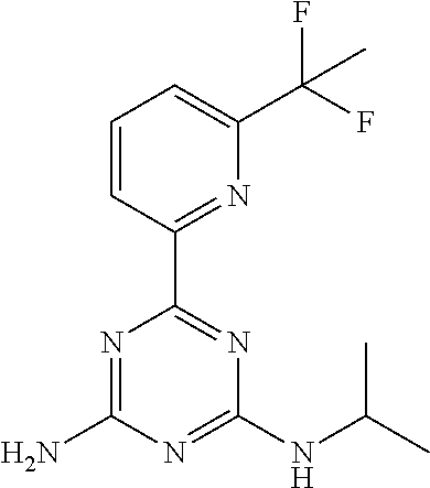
NC1=NC(C2=NC(C(F)(F)C)=CC=C2)=NC(NC(C)C)=N1
